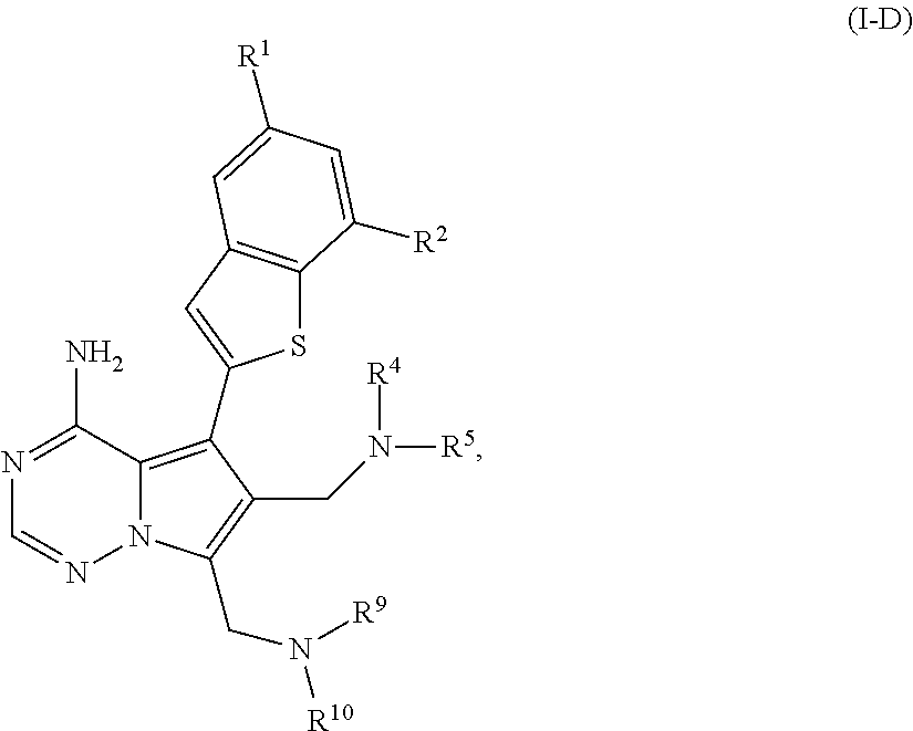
N1=C(N)C2=C(C3=CC4=C(S3)C([R2])=CC([R1])=C4)C(CN([R4])[R5])=C(CN([R10])[R9])N2N=C1
